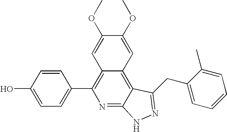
C1=C(O)C=CC(C2=C3C(=C4C(=N2)NN=C4CC2=CC=CC=C2C)C=C(OC)C(OC)=C3)=C1
